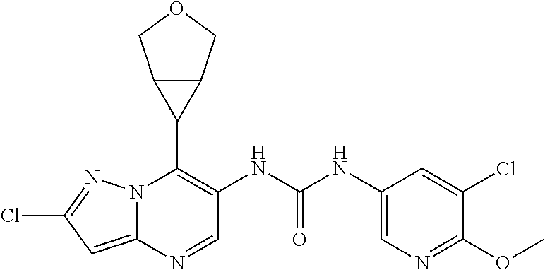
N12C(=CC(Cl)=N1)N=CC(NC(NC1=CN=C(OC)C(Cl)=C1)=O)=C2C1C2C1COC2
